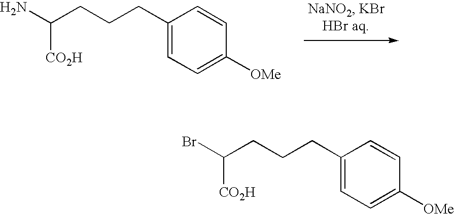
C1(CCCC(N)[CO2H])=CC=C([OMe])C=C1.C1(CCCC(Br)[CO2H])=CC=C([OMe])C=C1
